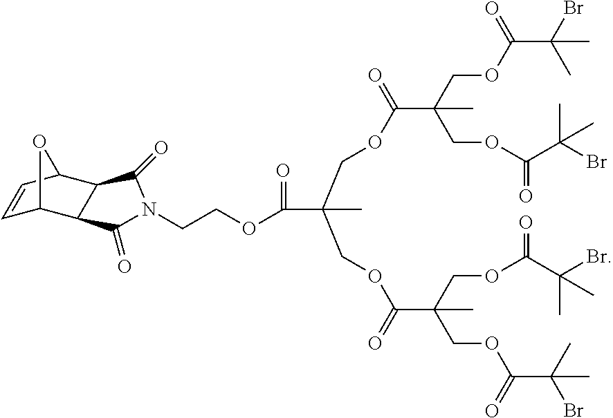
C1=CC2C3C(C1O2)C(=O)N(CCOC(=O)C(COC(C(COC(=O)C(C)(Br)C)(COC(C(C)(Br)C)=O)C)=O)(COC(C(COC(C(C)(Br)C)=O)(COC(=O)C(C)(Br)C)C)=O)C)C3=O
